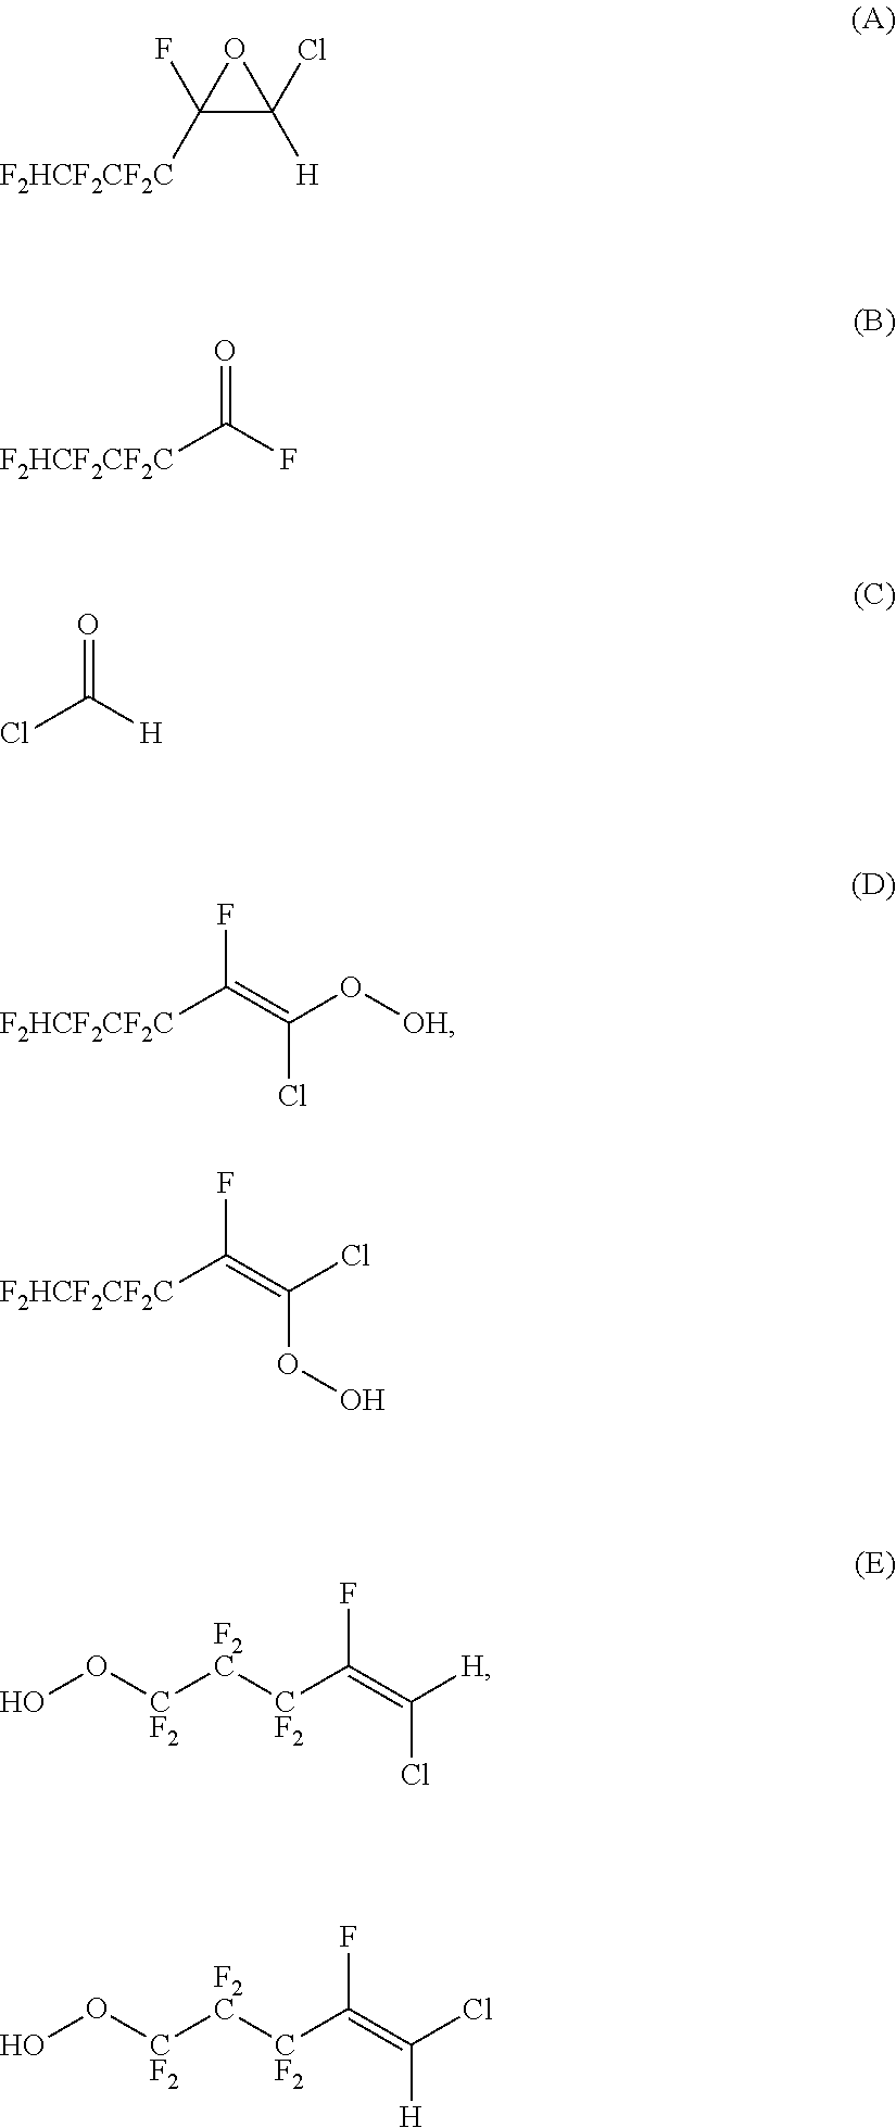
C1(F)([F2HCF2CF2C])C(Cl)([H])O1.O=C(F)[F2HCF2CF2C].O=C([H])Cl.FC(=C(O[OH])Cl)[F2HCF2CF2C].FC(=C(Cl)OO)[F2HCF2CF2C].OO[CF2][F2C][CF2]C(=C([H])Cl)F.OO[CF2][F2C][CF2]C(=C(Cl)[H])F
